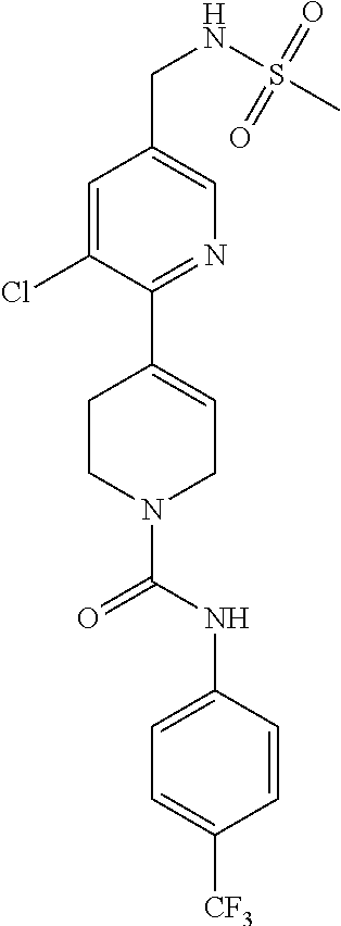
C1=C(Cl)C(C2=CCN(C(NC3=CC=C([CF3])C=C3)=O)CC2)=NC=C1CNS(C)(=O)=O
